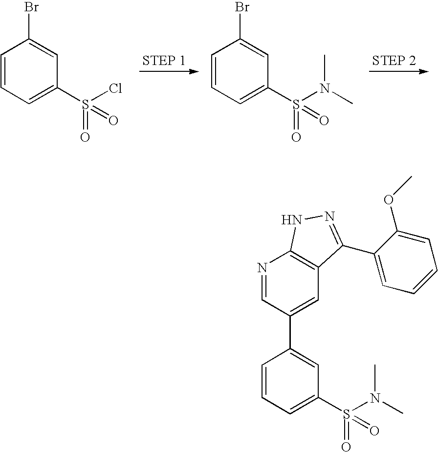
C1=CC=C(S(Cl)(=O)=O)C=C1Br.C1=CC=C(S(N(C)C)(=O)=O)C=C1Br.C1=CC=C(S(N(C)C)(=O)=O)C=C1C1=CC2=C(N=C1)NN=C2C1=CC=CC=C1OC
